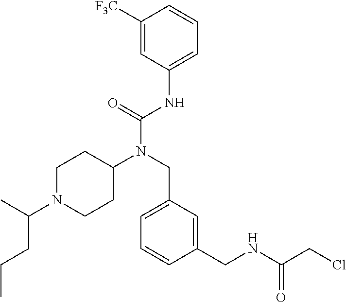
C1([F3C])=CC(NC(N(CC2=CC=CC(CNC(CCl)=O)=C2)C2CCN(C(C)CCC)CC2)=O)=CC=C1
